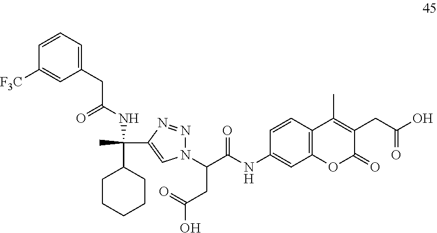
C1=CC2=C(C=C1NC(C(CC(O)=O)N1N=NC(C(C)(C3CCCCC3)NC(=O)CC3=CC=CC([F3C])=C3)=C1)=O)OC(=O)C(CC(O)=O)=C2C
